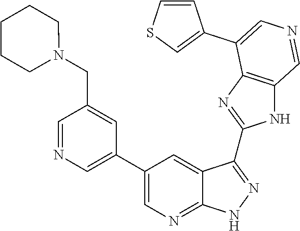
C1=NC=C(C2=CN=C3C(=C2)C(C2=NC4=C(N2)C=NC=C4C2=CSC=C2)=NN3)C=C1CN1CCCCC1
